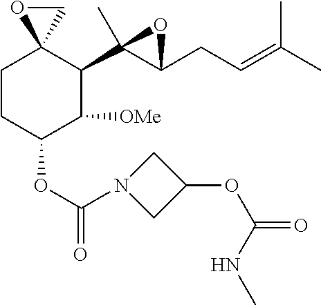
C1CC(OC(=O)N2CC(OC(=O)NC)C2)C([OMe])C(C2(C)C(CC=C(C)C)O2)C12CO2
